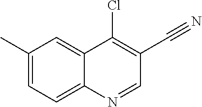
C1(C)=CC=C2C(=C1)C(Cl)=C(C#N)C=N2
